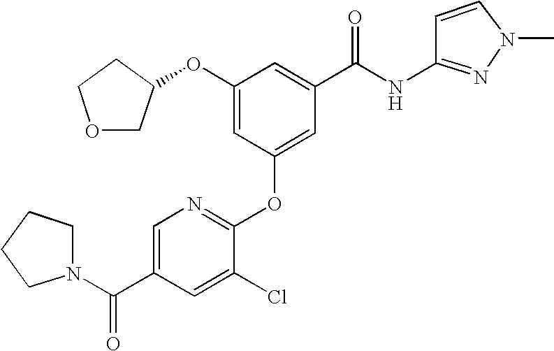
C1=C(C(N2CCCC2)=O)C=C(Cl)C(OC2=CC(C(NC3=NN(C)C=C3)=O)=CC(OC3COCC3)=C2)=N1
